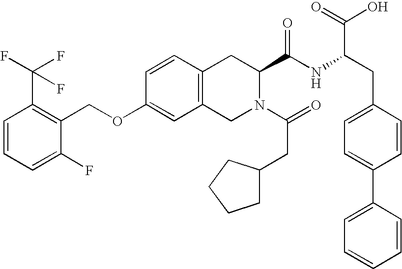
C12=C(CN(C(=O)CC3CCCC3)C(C(NC(CC3=CC=C(C4=CC=CC=C4)C=C3)C(=O)O)=O)C1)C=C(OCC1=C(C(F)(F)F)C=CC=C1F)C=C2
